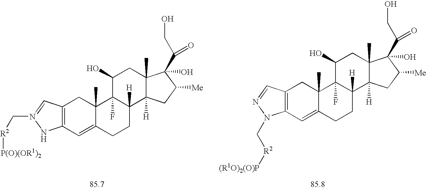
C12=C(C=C3C(C)(C1)C1(F)C([H])(CC3)C3([H])C(C)(CC1O)C(O)(C(CO)=O)C([Me])C3)N(C[R2][(R1O)2(O)P])N=C2.C12=C(C=C3C(C)(C1)C1(F)C([H])(CC3)C3([H])C(C)(CC1O)C(O)(C(CO)=O)C([Me])C3)NN(C[R2][P(O)(OR1)2])=C2
